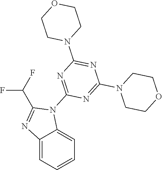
C12=CC=CC=C1N(C1=NC(N3CCOCC3)=NC(N3CCOCC3)=N1)C(C(F)F)=N2
